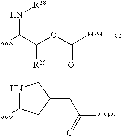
N(C([***])C(OC([****])=O)[R25])[R28].N1C([***])CC(CC(=O)[****])C1
